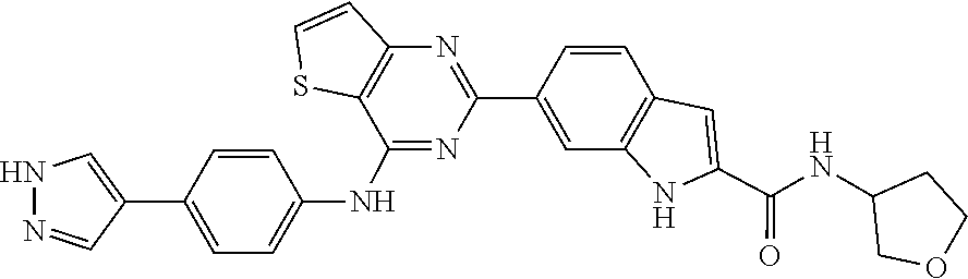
C12=C(N=C(C3=CC4=C(C=C3)C=C(C(NC3COCC3)=O)N4)N=C1NC1=CC=C(C3=CNN=C3)C=C1)C=CS2
